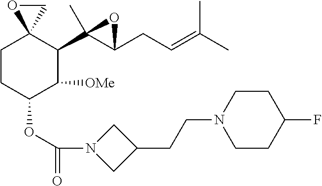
C1CC(OC(=O)N2CC(CCN3CCC(F)CC3)C2)C([OMe])C(C2(C)C(CC=C(C)C)O2)C12CO2
